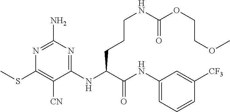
N1=C(N)N=C(NC(C(NC2=CC=CC([CF3])=C2)=O)CCCNC(OCCOC)=O)C([CN])=C1SC
